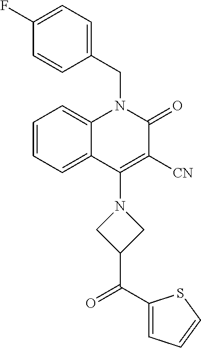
C1=CC=C2C(=C1)N(CC1=CC=C(F)C=C1)C(=O)C([CN])=C2N1CC(C(C2=CC=CS2)=O)C1
